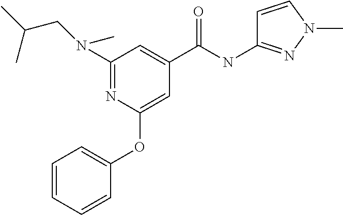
N1=C(N(CC(C)C)C)C=C(C(NC2=NN(C)C=C2)=O)C=C1OC1=CC=CC=C1
